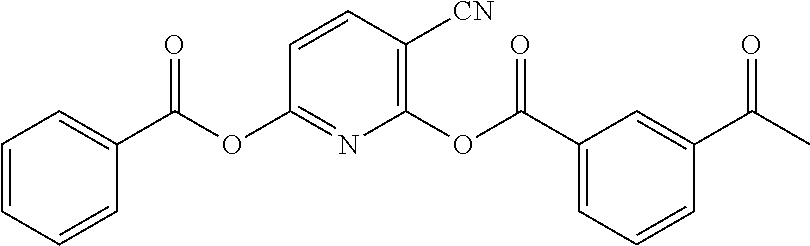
C1=CC=CC(C(=O)OC2=NC(OC(=O)C3=CC=CC(C(=O)C)=C3)=C([CN])C=C2)=C1
